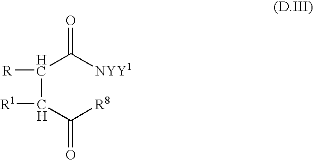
O=C([NYY1])C(C(C(=O)[R8])[R1])[R]
